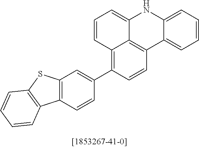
C1=CC2=C(C3=CC4=C(C=C3)C3=C(S4)C=CC=C3)C=CC3=C2C(=C1)NC1=CC=CC=C31
